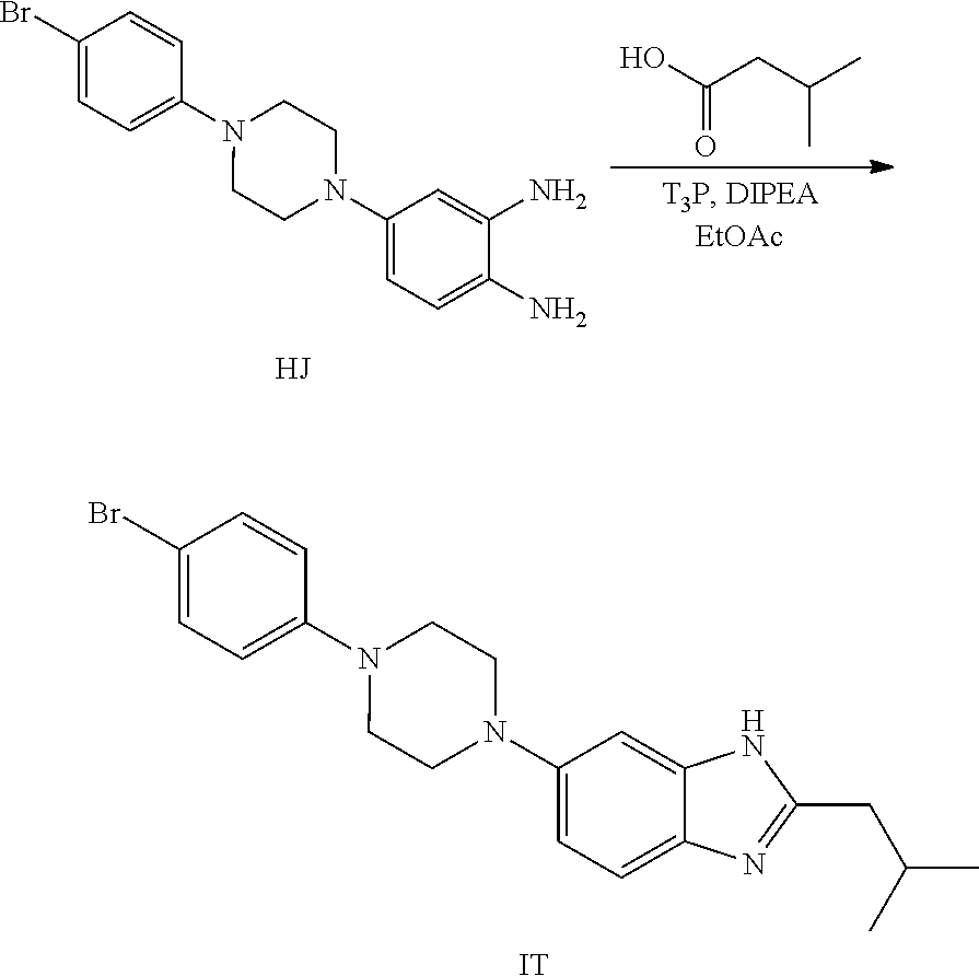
C1(Br)=CC=C(N2CCN(C3=CC=C4C(=C3)NC(CC(C)C)=N4)CC2)C=C1.[IT].OC(CC(C)C)=O.C1(Br)=CC=C(N2CCN(C3=CC=C(N)C(N)=C3)CC2)C=C1
